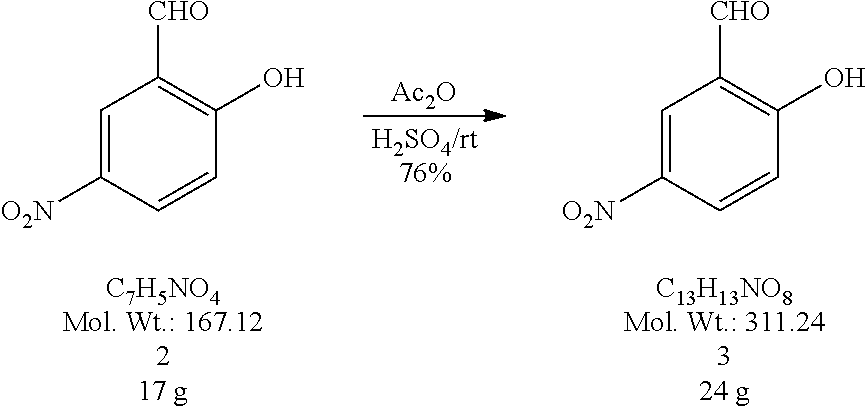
C1=C([O2N])C=CC(O)=C1[CHO].[Ac2O].C1=C([O2N])C=CC(O)=C1[CHO]
